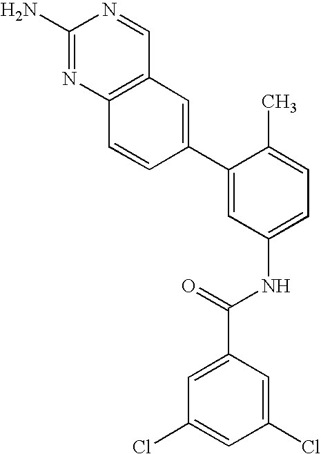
C1(N)=NC2=C(C=N1)C=C(C1=CC(NC(C3=CC(Cl)=CC(Cl)=C3)=O)=CC=C1C)C=C2
